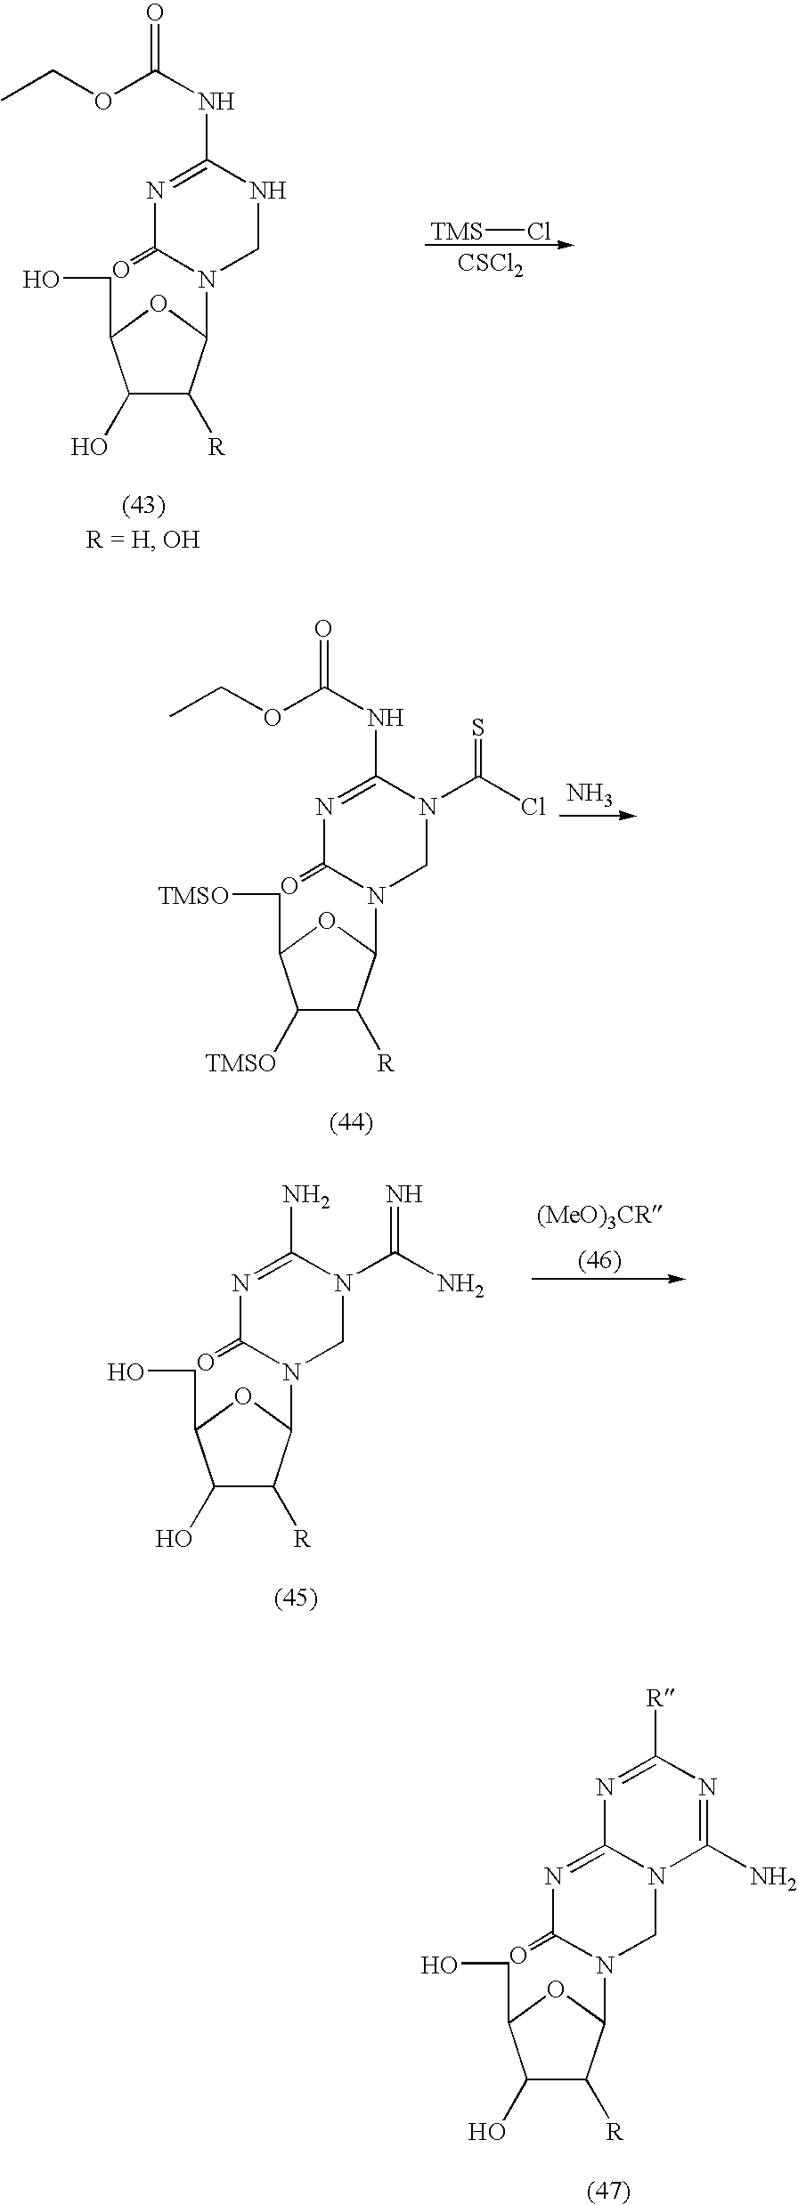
C1([TMSO])C([R])C(N2CN(C(Cl)=S)C(NC(OCC)=O)=NC2=O)OC1C[TMSO].N.C1(O)C([R])C(N2CN(C(N)=N)C(N)=NC2=O)OC1CO.C1(O)C([R])C(N2CN3C(=NC2=O)N=C([R])N=C3N)OC1CO.C1(O)C([R])C(N2CNC(NC(OCC)=O)=NC2=O)OC1CO.[TMS]Cl.[CSCl2]
